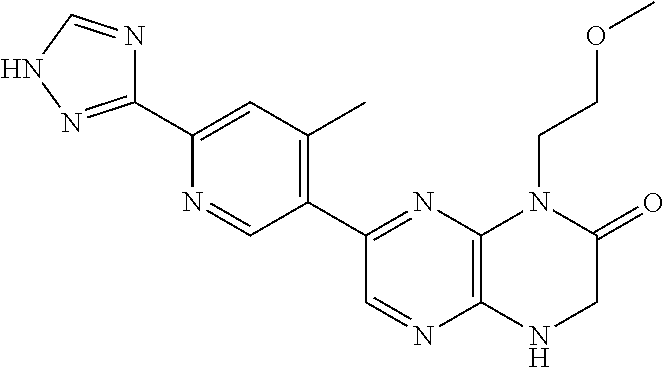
C1(C2=NNC=N2)=CC(C)=C(C2=NC3=C(N=C2)NCC(=O)N3CCOC)C=N1
